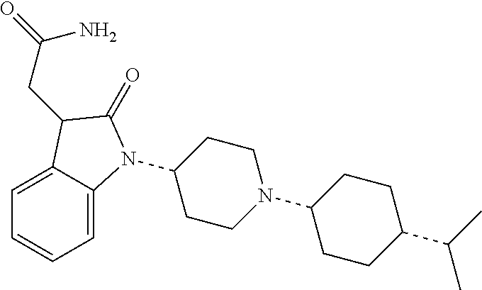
C1(N2C3=CC=CC=C3C(CC(N)=O)C2=O)CCN(C2CCC(C(C)C)CC2)CC1
